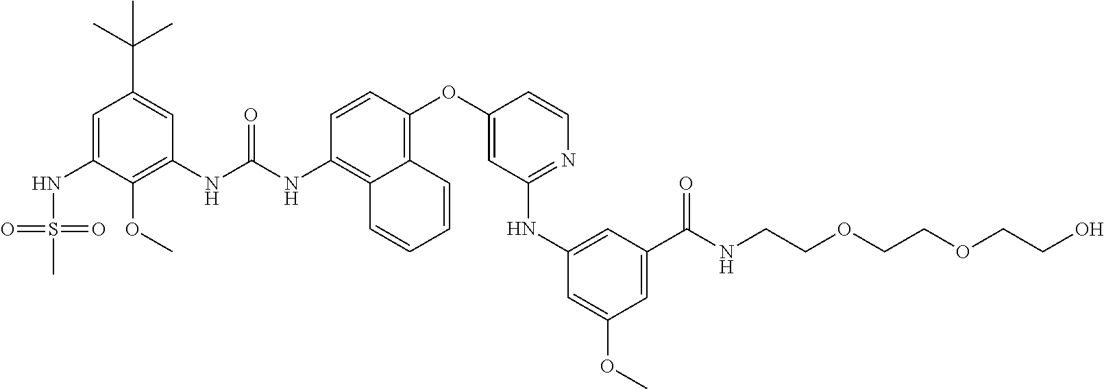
C1=CC(OC2=CC(NC3=CC(C(NCCOCCOCCO)=O)=CC(OC)=C3)=NC=C2)=C2C(=C1NC(NC1=C(OC)C(NS(C)(=O)=O)=CC(C(C)(C)C)=C1)=O)C=CC=C2
